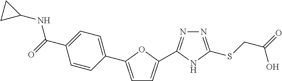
N1=C(SCC(O)=O)NC(C2=CC=C(C3=CC=C(C(NC4CC4)=O)C=C3)O2)=N1
